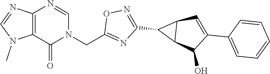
C12=C(N=CN(CC3=NC(C4C5C4C=C(C4=CC=CC=C4)C5O)=NO3)C1=O)N=CN2C
